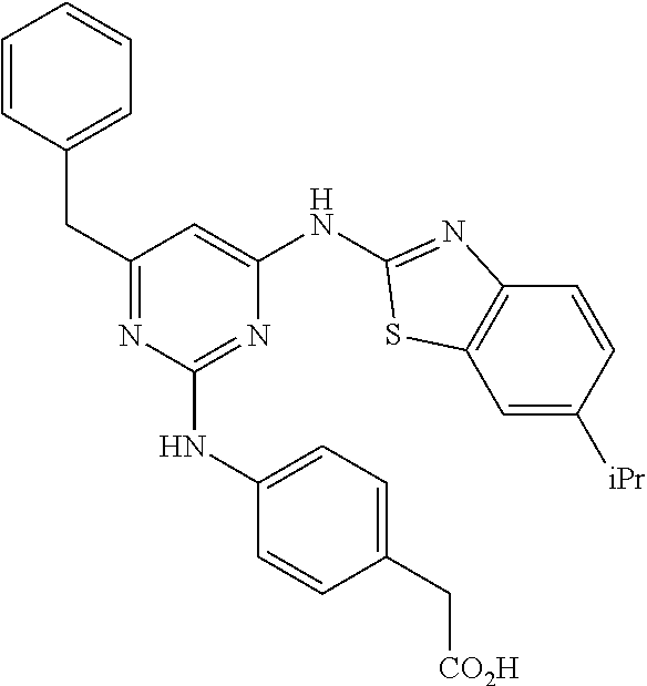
C1=C([iPr])C=CC2=C1SC(NC1=CC(CC3=CC=CC=C3)=NC(NC3=CC=C(C[CO2H])C=C3)=N1)=N2
